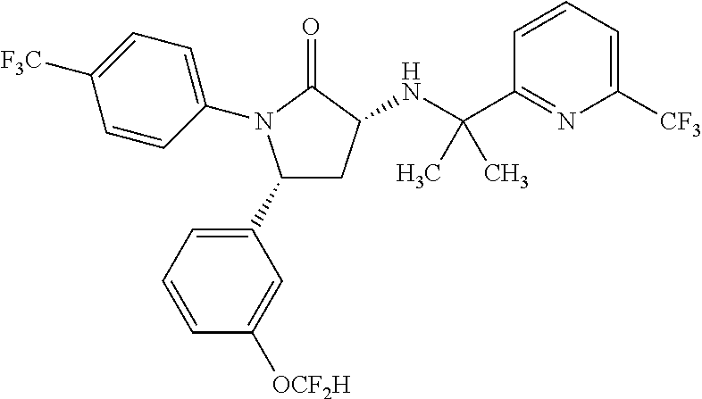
C1(C2=CC=CC([OCF2H])=C2)CC(NC(C2=NC([CF3])=CC=C2)(C)C)C(=O)N1C1=CC=C([F3C])C=C1
